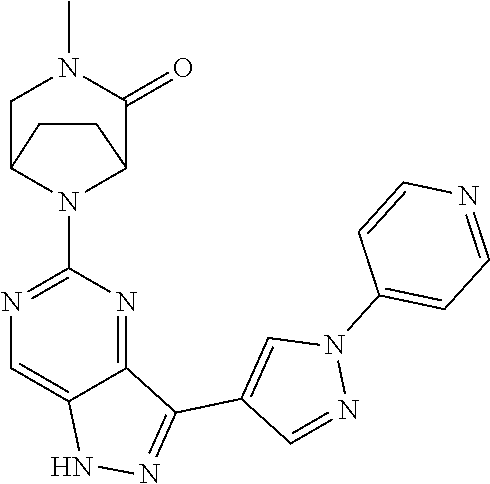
N1C2=CN=C(N3C4C(=O)N(C)CC3CC4)N=C2C(C2=CN(C3=CC=NC=C3)N=C2)=N1
